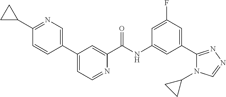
C1(C2=CN=C(C3CC3)C=C2)=CC=NC(C(NC2=CC(C3=NN=CN3C3CC3)=CC(F)=C2)=O)=C1
